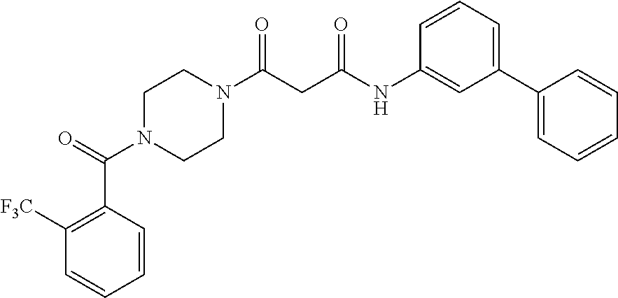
C1N(C(=O)C2=C([F3C])C=CC=C2)CCN(C(CC(NC2=CC(C3=CC=CC=C3)=CC=C2)=O)=O)C1
